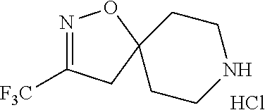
N1=C([F3C])CC2(O1)CCNCC2.Cl
